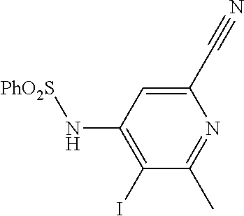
C1(C#N)=CC(N[PhO2S])=C(I)C(C)=N1
